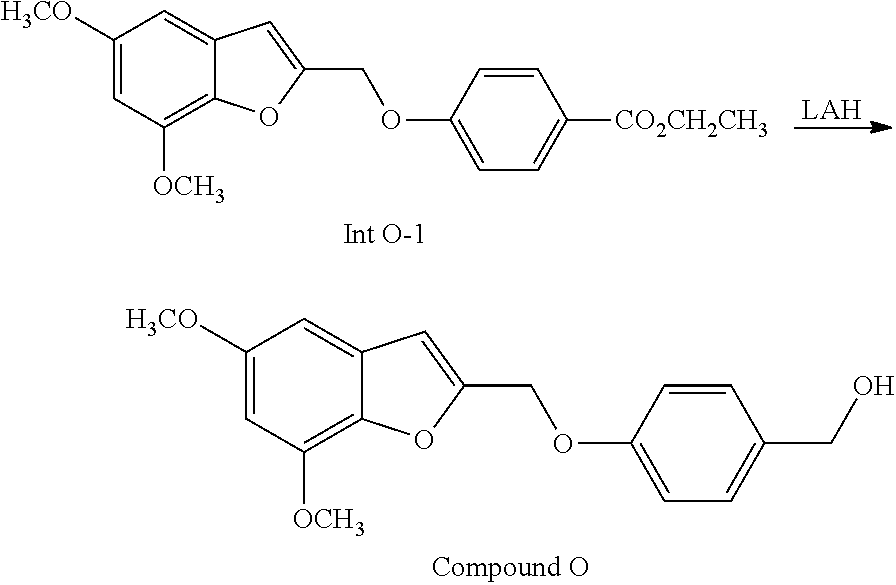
C12=C([OCH3])C=C([H3CO])C=C1C=C(COC1=CC=C(CO)C=C1)O2.[LAH].C12=C([OCH3])C=C([H3CO])C=C1C=C(COC1=CC=C([CO2CH2CH3])C=C1)O2
